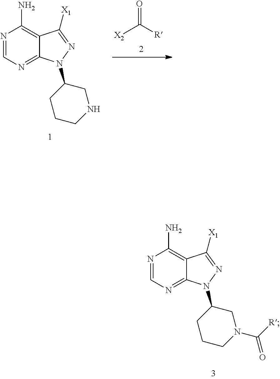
[X2]C([R])=O.N1=CN=C2C(=C1N)C([X1])=NN2C1CCCNC1.N1=CN=C2C(=C1N)C([X1])=NN2C1CCCN(C([R])=O)C1
